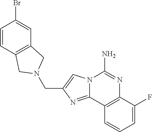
C(C1=CN2C(=N1)C1=C(N=C2N)C(F)=CC=C1)N1CC2=C(C=C(Br)C=C2)C1
